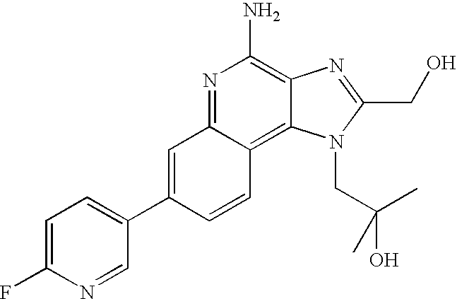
C1=C(F)N=CC(C2=CC3=NC(N)=C4C(=C3C=C2)N(CC(O)(C)C)C(CO)=N4)=C1
